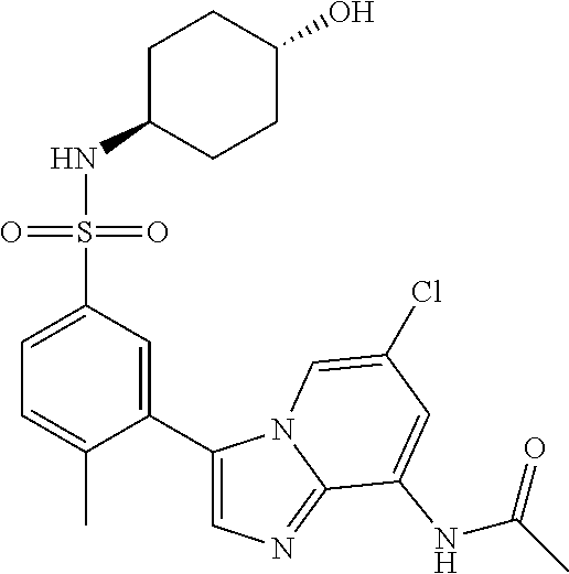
C1(NS(C2=CC=C(C)C(C3=CN=C4N3C=C(Cl)C=C4NC(=O)C)=C2)(=O)=O)CCC(O)CC1
